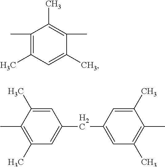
C1(C)=C(C)C=C(C)C(C)=C1C.C1=C(C)C(C)=C(C)C=C1CC1=CC(C)=C(C)C(C)=C1
